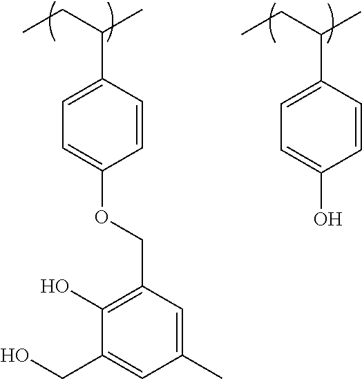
CCC(C)C1=CC=C(OCC2=C(O)C(CO)=CC(C)=C2)C=C1.CCC(C)C1=CC=C(O)C=C1
